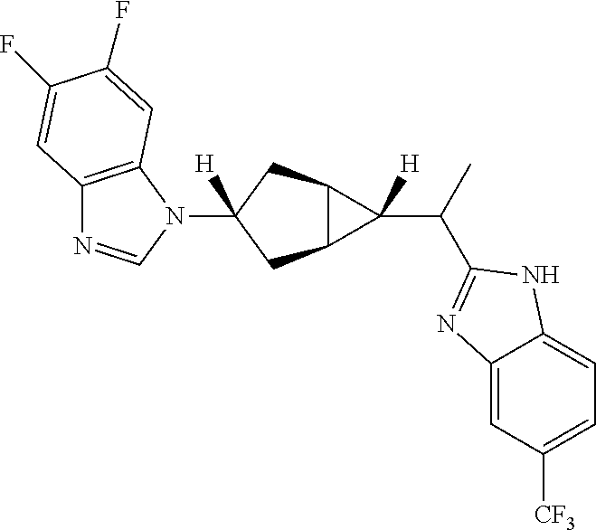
C1([H])(N2C=NC3=C2C=C(F)C(F)=C3)CC2C(C1)C2(C(C)C1=NC2=CC([CF3])=CC=C2N1)[H]
